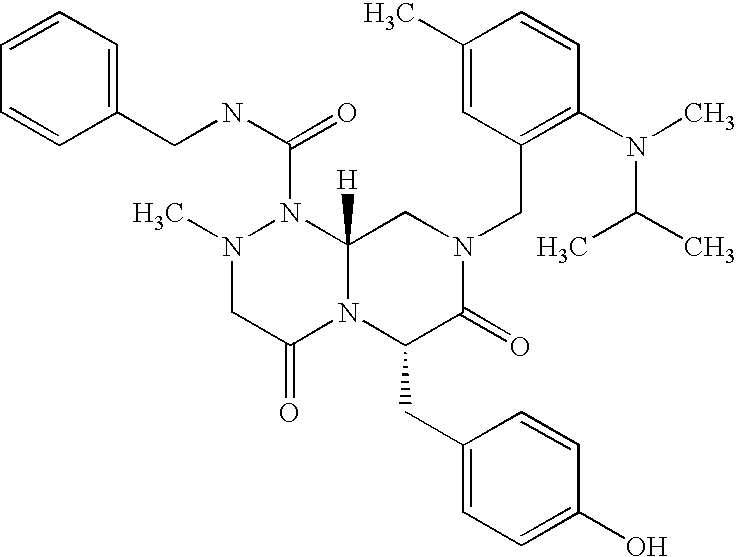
C1=CC(N(C)C(C)C)=C(CN2CC3([H])N(C(NCC4=CC=CC=C4)=O)N(C)CC(=O)N3C(CC3=CC=C(O)C=C3)C2=O)C=C1C
